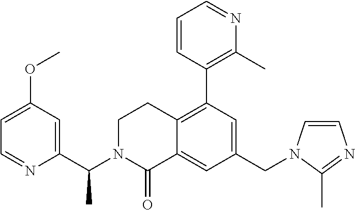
C1(CN2C=CN=C2C)=CC(C2=C(C)N=CC=C2)=C2C(=C1)C(=O)N(C(C1=CC(OC)=CC=N1)C)CC2
